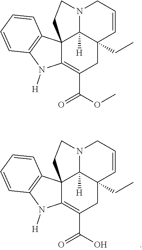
C123C(=C(C(OC)=O)CC4(CC)C1([H])N(CC=C4)CC2)N([H])C1=C3C=CC=C1.C123C(=C(C(O)=O)CC4(CC)C1([H])N(CC=C4)CC2)N([H])C1=C3C=CC=C1
